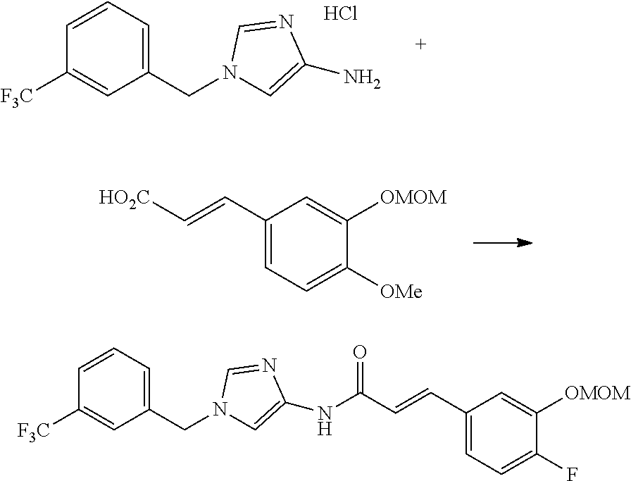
C1(CN2C=C(N)N=C2)=CC=CC([F3C])=C1.Cl.C1(C=C[HO2C])=CC=C([OMe])C([OMOM])=C1.C1(CN2C=C(NC(C=CC3=CC=C(F)C([OMOM])=C3)=O)N=C2)=CC=CC([F3C])=C1
